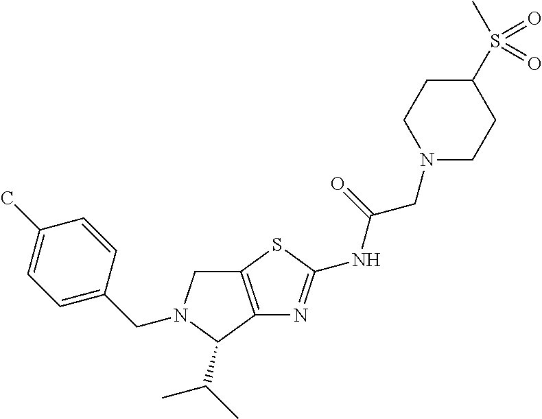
C1C2=C(C(C(C)C)N1CC1=CC=C(C)C=C1)N=C(NC(CN1CCC(S(C)(=O)=O)CC1)=O)S2
